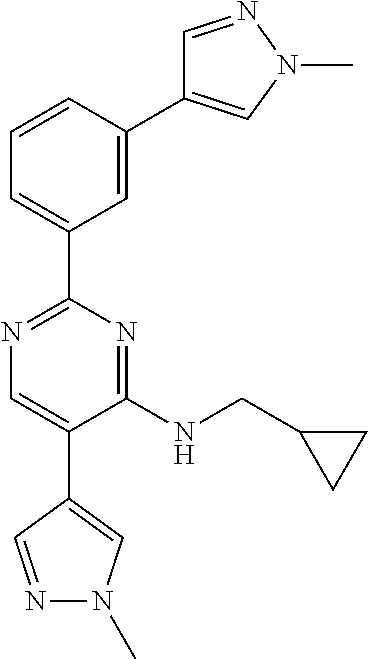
C1=C(C2=CN(C)N=C2)C=CC=C1C1=NC=C(C2=CN(C)N=C2)C(NCC2CC2)=N1
